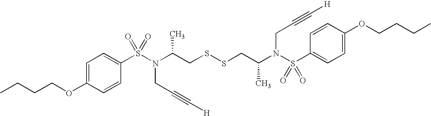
S(CC(N(S(C1=CC=C(OCCCC)C=C1)(=O)=O)CC#C[H])C)SCC(N(S(C1=CC=C(OCCCC)C=C1)(=O)=O)CC#C[H])C
